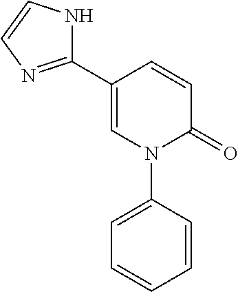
C1=C(C2=NC=CN2)C=CC(=O)N1C1=CC=CC=C1
